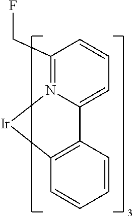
C1(CF)=N2C(=CC=C1)C1=C(C=CC=C1)[Ir]2
